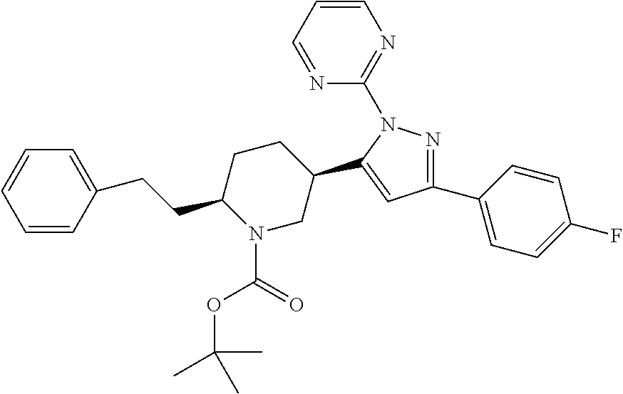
C1(CCC2N(C(=O)OC(C)(C)C)CC(C3=CC(C4=CC=C(F)C=C4)=NN3C3=NC=CC=N3)CC2)=CC=CC=C1
